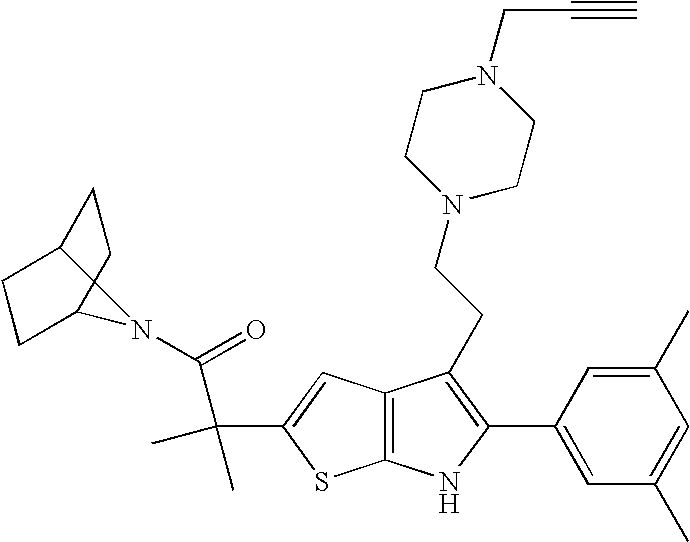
C12=C(C=C(C(C(=O)N3C4CCC3CC4)(C)C)S1)C(CCN1CCN(CC#C)CC1)=C(C1=CC(C)=CC(C)=C1)N2
